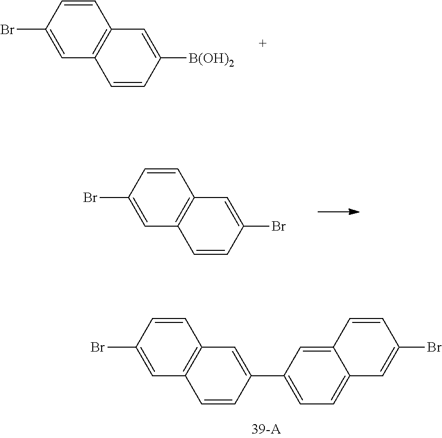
C1=CC(Br)=CC2=C1C=C([B(OH)2])C=C2.C1=CC(Br)=CC2=C1C=C(Br)C=C2.C1=CC(Br)=CC2=C1C=C(C1=CC=C3C(=C1)C=CC(Br)=C3)C=C2
